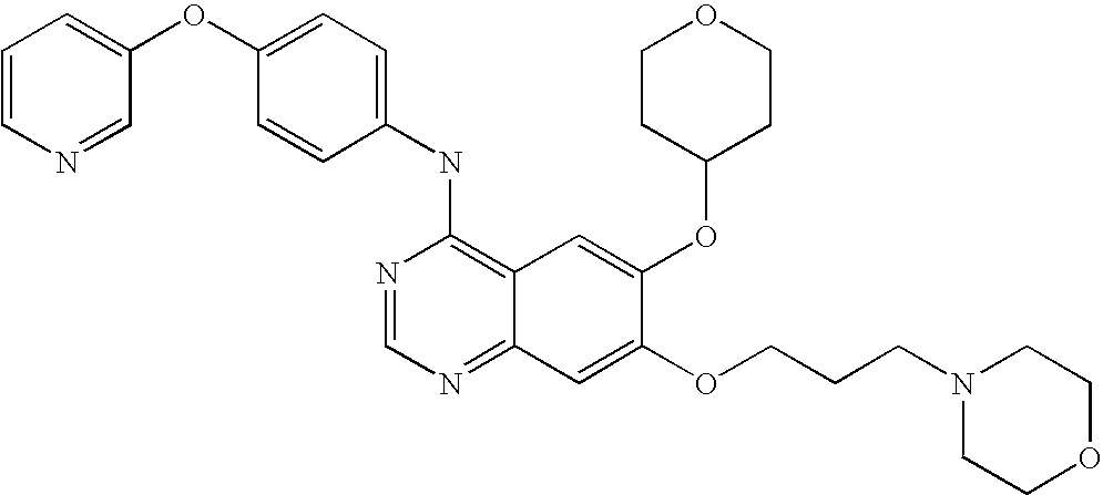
C1=CC(OC2=CC=CN=C2)=CC=C1NC1=C2C(=NC=N1)C=C(OCCCN1CCOCC1)C(OC1CCOCC1)=C2
